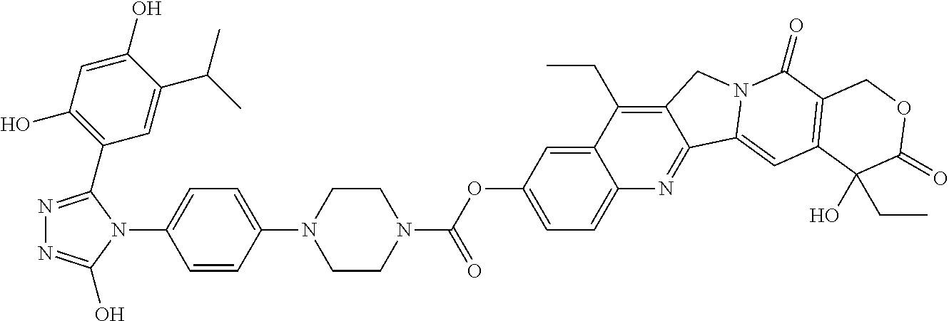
C1(O)=CC(O)=C(C2=NN=C(O)N2C2=CC=C(N3CCN(C(OC4=CC=C5C(=C4)C(CC)=C4C(=N5)C5=CC6=C(C(=O)N5C4)COC(=O)C6(O)CC)=O)CC3)C=C2)C=C1C(C)C
